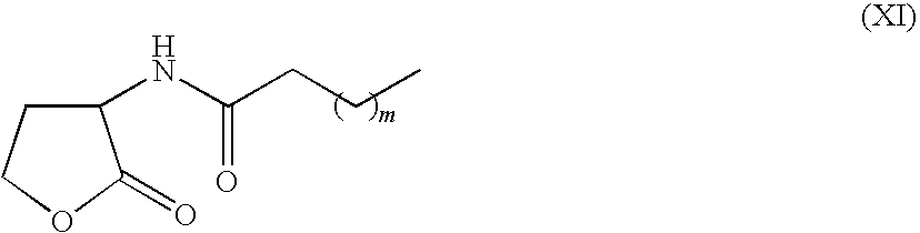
C1(NC(CCC)=O)CCOC1=O
